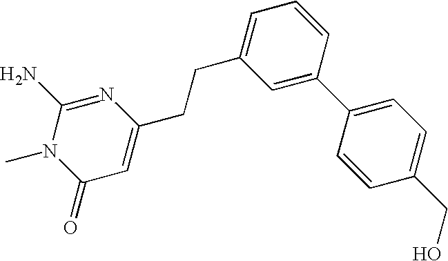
N1(C)C(=O)C=C(CCC2=CC=CC(C3=CC=C(CO)C=C3)=C2)N=C1N
